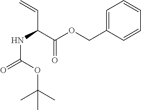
C1=C(COC(C(NC(=O)OC(C)(C)C)C=C)=O)C=CC=C1
